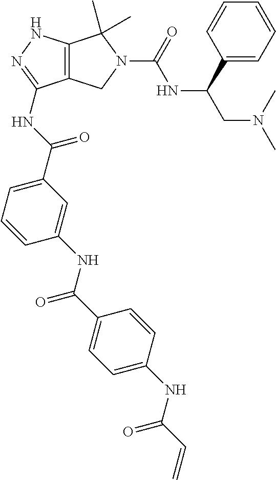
N1=C(NC(C2=CC=CC(NC(C3=CC=C(NC(C=C)=O)C=C3)=O)=C2)=O)C2=C(N1)C(C)(C)N(C(NC(CN(C)C)C1=CC=CC=C1)=O)C2
